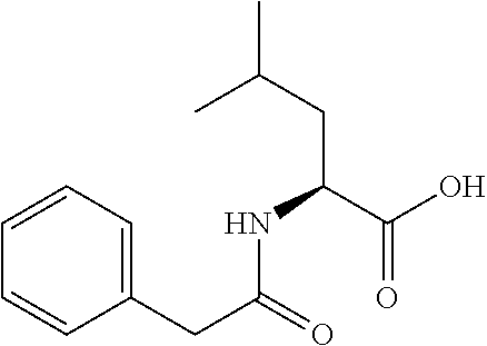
C1=CC=C(CC(=O)NC(CC(C)C)C(O)=O)C=C1
